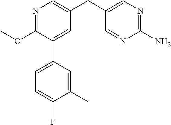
C1(OC)=NC=C(CC2=CN=C(N)N=C2)C=C1C1=CC=C(F)C(C)=C1
